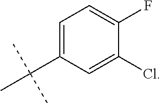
C1=C(C(C)(C)C)C=C(Cl)C(F)=C1
